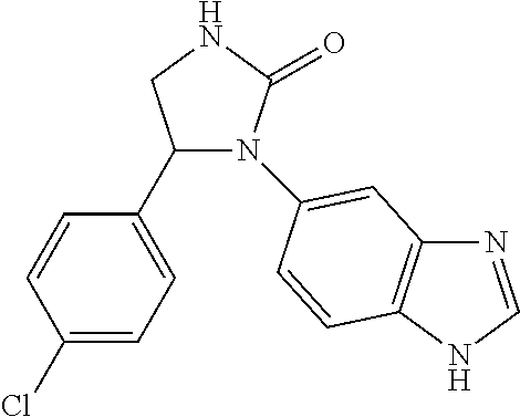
C1(C2=CC=C(Cl)C=C2)N(C2=CC3=C(NC=N3)C=C2)C(=O)NC1
